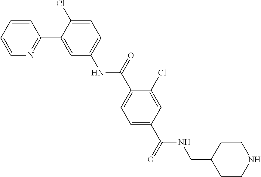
C1=CC=CN=C1C1=CC(NC(C2=CC=C(C(NCC3CCNCC3)=O)C=C2Cl)=O)=CC=C1Cl
